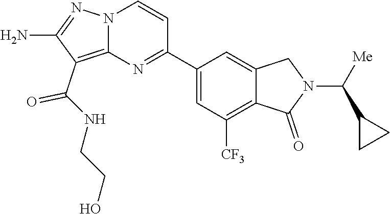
O=C(C1=C2N(N=C1N)C=CC(C1=CC([CF3])=C3C(=C1)CN(C(C1CC1)[Me])C3=O)=N2)NCCO
